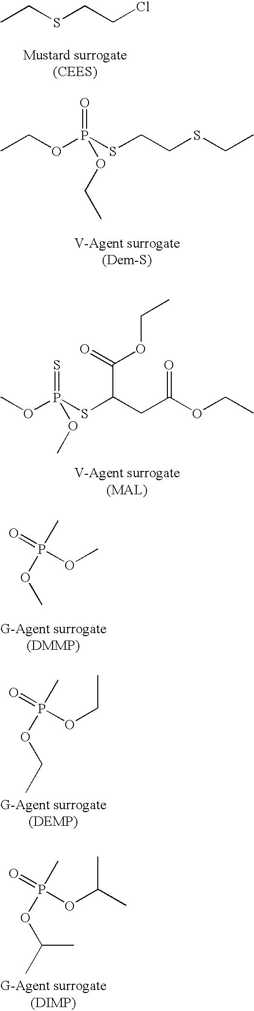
CCSCCCl.CCOP(SCCSCC)(=O)OCC.COP(SC(CC(OCC)=O)C(OCC)=O)(=S)OC.P(OC)(C)(OC)=O.P(OCC)(C)(OCC)=O.P(OC(C)C)(C)(OC(C)C)=O
